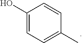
C1(O)=CC=C(C)C=C1
